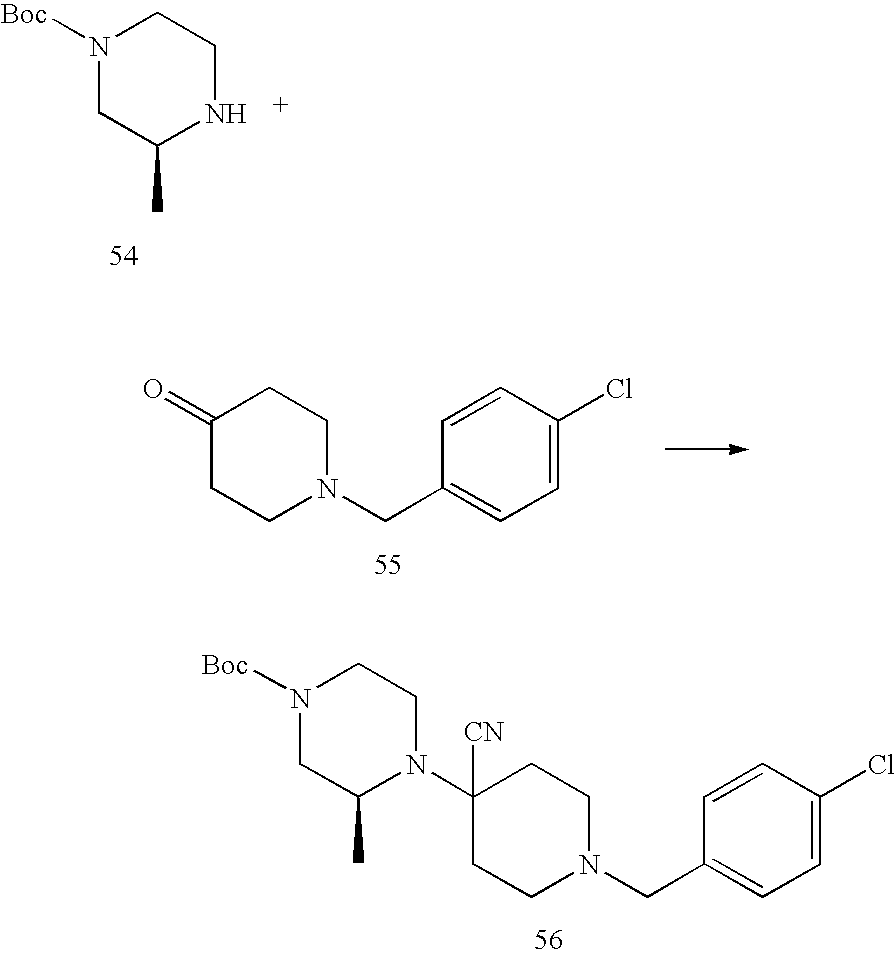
N1([Boc])CC(C)NCC1.C1(=O)CCN(CC2=CC=C(Cl)C=C2)CC1.N1([Boc])CC(C)N(C2([CN])CCN(CC3=CC=C(Cl)C=C3)CC2)CC1
